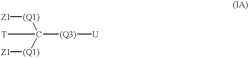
C([(Q3)][U])([(Q1)][Z1])([(Q1)][Z1])[T]
